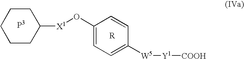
C1CCCCC1[X1]OC1=CC=C([W5][Y1][COOH])C=C1
